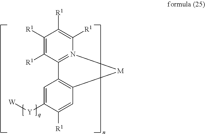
C1=C([Y][W])C([R1])=CC2=C1C1=N(C([R1])=C([R1])C([R1])=C1[R1])[M]2
